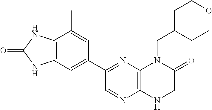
C12=C(C=C(C3=NC4=C(N=C3)NCC(=O)N4CC3CCOCC3)C=C1C)NC(=O)N2
